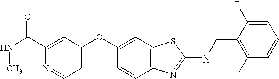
C1(C(NC)=O)=CC(OC2=CC3=C(C=C2)N=C(NCC2=C(F)C=CC=C2F)S3)=CC=N1
